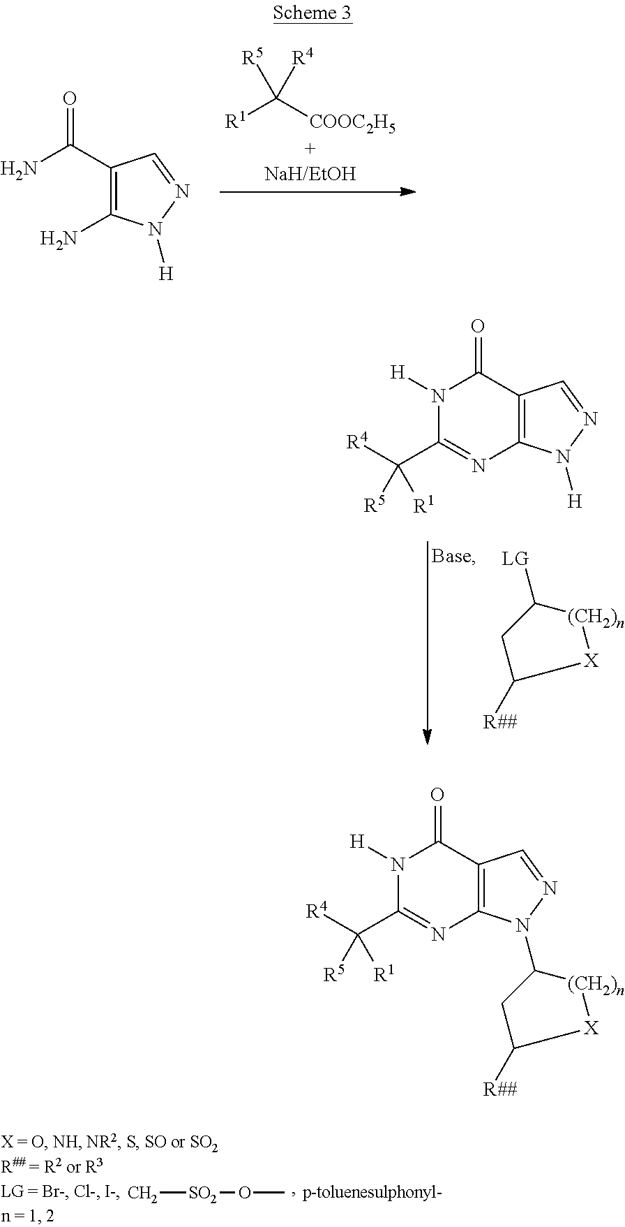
[R1]C([COOC2H5])([R4])[R5].C1(C(N)=O)=C(N)N([H])N=C1.N1([H])C(C([R4])([R1])[R5])=NC2=C(C1=O)C=NN2[H].C1([LG])CC([R##])[X][(CH2)n]1.[SO2](C)OC.N1([H])C(C([R4])([R1])[R5])=NC2=C(C1=O)C=NN2C1CC([R##])[X][(CH2)n]1
